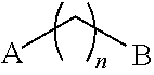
[A]CB
